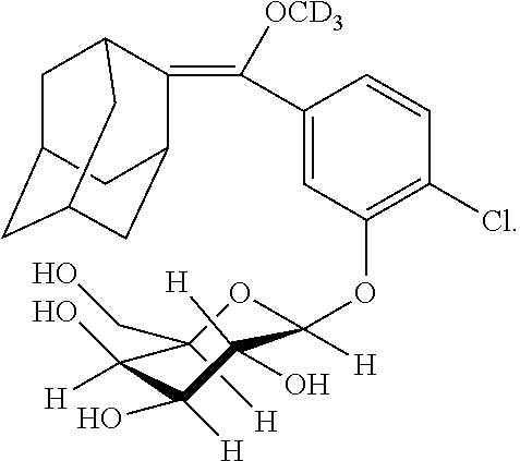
C1(CO)([H])C([H])(O)C(O)([H])C(O)([H])C(OC2=C(Cl)C=CC(C([OCD3])=C3C4CC5CC(CC3C5)C4)=C2)([H])O1
